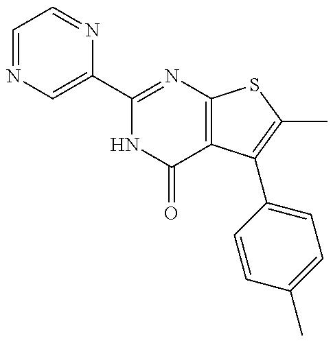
C1=NC=C(C2=NC3=C(C(=O)N2)C(C2=CC=C(C)C=C2)=C(C)S3)N=C1
